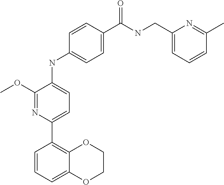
C1=C(C(NCC2=CC=CC(C)=N2)=O)C=CC(NC2=CC=C(C3=C4C(=CC=C3)OCCO4)N=C2OC)=C1
